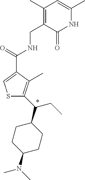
C1(C)=C(CNC(=O)C2=CSC(C(C3CCC(N(C)C)CC3)CC)=C2C)C(=O)NC(C)=C1
